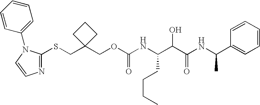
C1(COC(NC(C(C(NC(C2=CC=CC=C2)C)=O)O)CCCC)=O)(CSC2=NC=CN2C2=CC=CC=C2)CCC1
